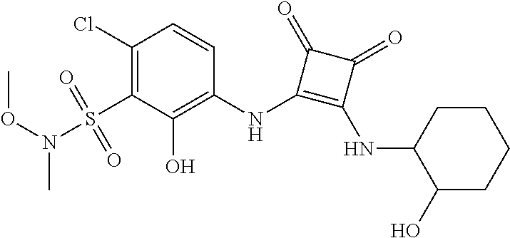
C1(Cl)=C(S(=O)(=O)N(OC)C)C(O)=C(NC2=C(NC3CCCCC3O)C(=O)C2=O)C=C1
